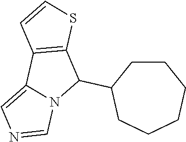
C1CC(C2C3=C(C4=CN=CN24)C=CS3)CCCC1
